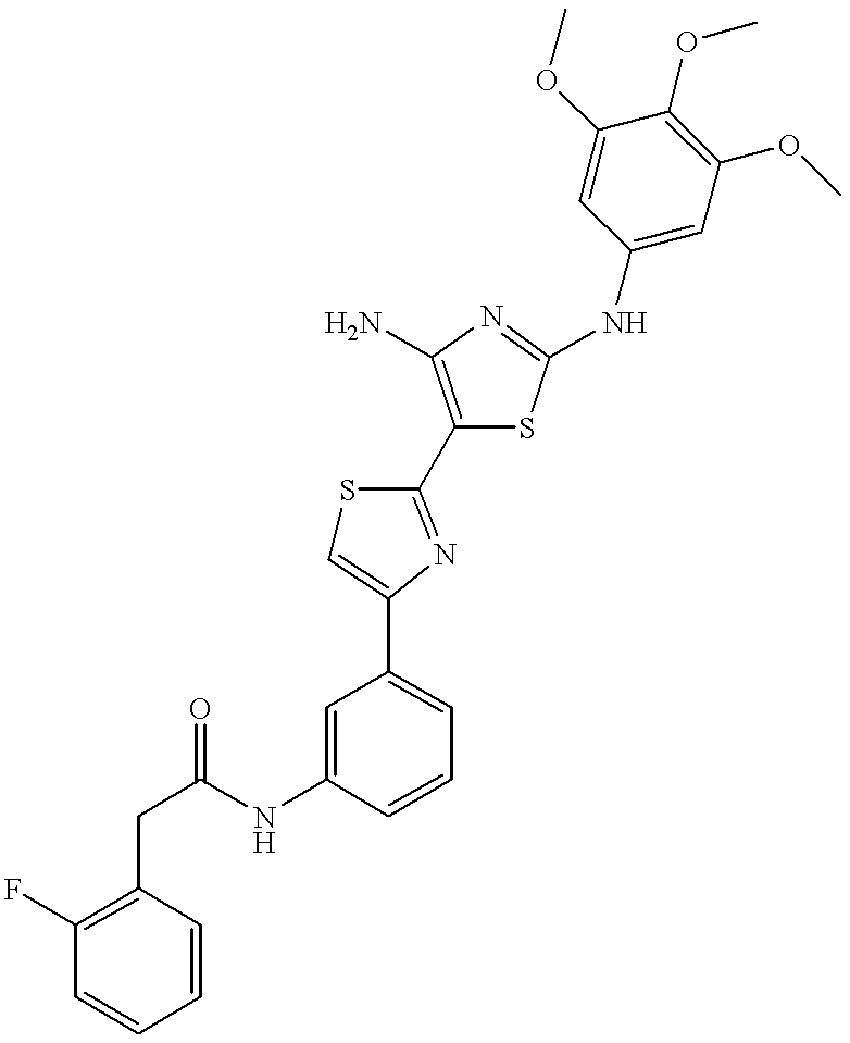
C(NC1=CC(C2=CSC(C3=C(N)N=C(NC4=CC(OC)=C(OC)C(OC)=C4)S3)=N2)=CC=C1)(=O)CC1=C(F)C=CC=C1
